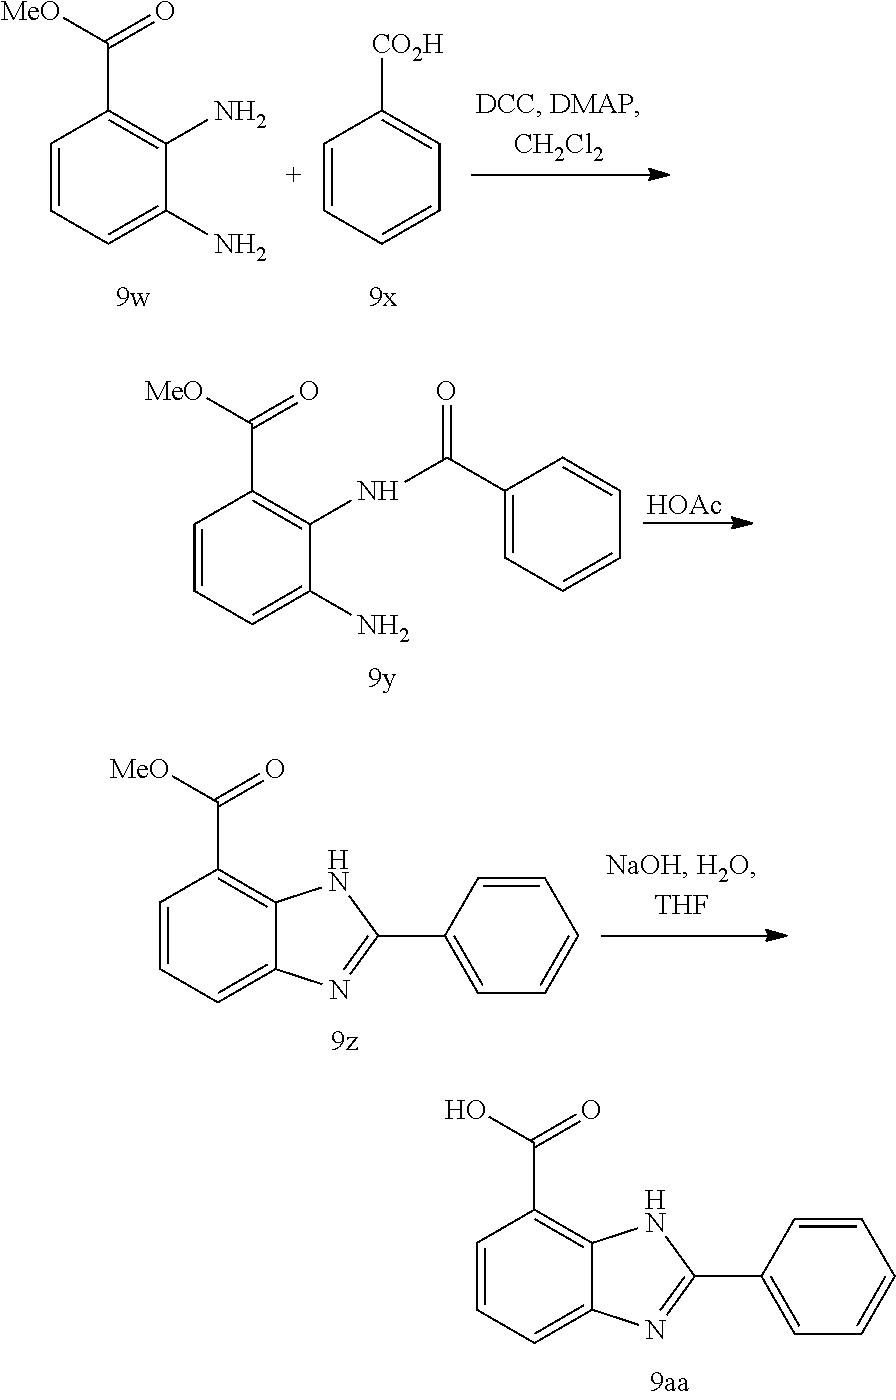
C1=CC=CC=C1[CO2H].C1=CC=C(N)C(N)=C1C([MeO])=O.C1=CC=C(N)C(NC(=O)C2=CC=CC=C2)=C1C([MeO])=O.[HOAc].C1=CC=C2C(=C1C([MeO])=O)NC(C1=CC=CC=C1)=N2.C1=CC=C2C(=C1C(O)=O)NC(C1=CC=CC=C1)=N2
